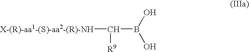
[X-(R)-aa1-(S)-aa2-(R)-NH]C([R9])B(O)O
